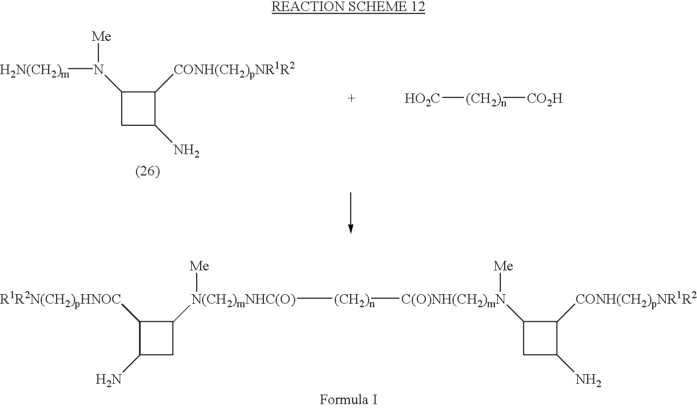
[N(CH2)mNHC(O)]([(CH2)n][C(O)NH(CH2)mN]([Me])C1CC(N)C1[CONH(CH2)pNR1R2])([Me])C1C([R1R2N(CH2)pHNOC])C(N)C1.C1(N([Me])[H2N(CH2)m])CC(N)C1[CONH(CH2)pNR1R2].[HO2C][(CH2)n][CO2H]
